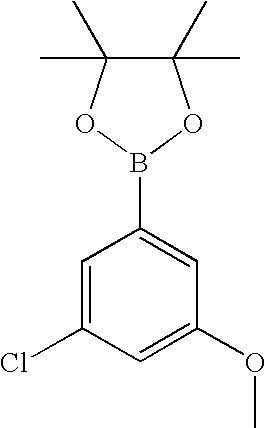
C1=C(Cl)C=C(OC)C=C1B1OC(C)(C)C(C)(C)O1
